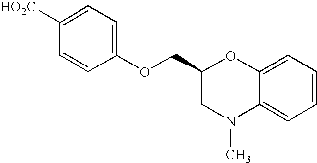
[HO2C]C1=CC=C(OCC2CN(C)C3=CC=CC=C3O2)C=C1
